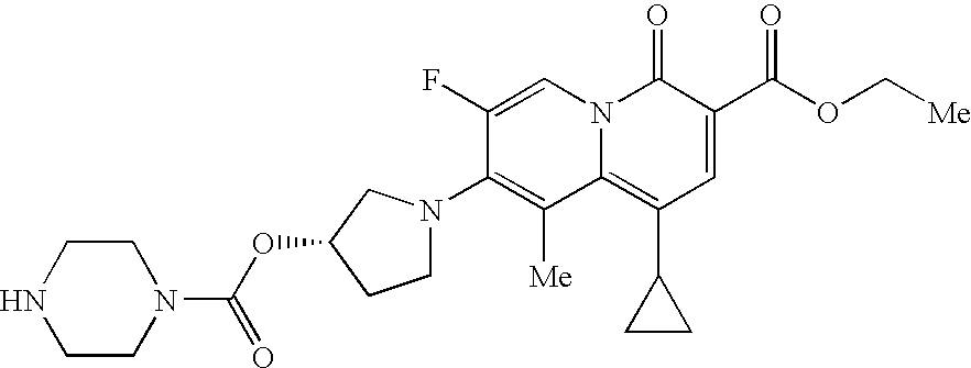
O(C1CN(C2=C([Me])C3=C(C4CC4)C=C(C(OC[Me])=O)C(=O)N3C=C2F)CC1)C(N1CCNCC1)=O
